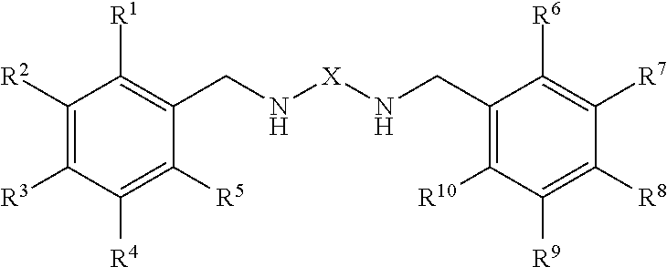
C1([R2])=C([R3])C([R4])=C([R5])C(CN[X]NCC2=C([R10])C([R9])=C([R8])C([R7])=C2[R6])=C1[R1]
